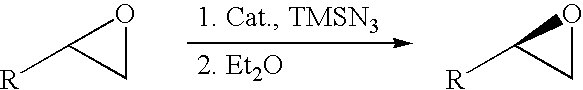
C1OC1[R].C1OC1[R]
